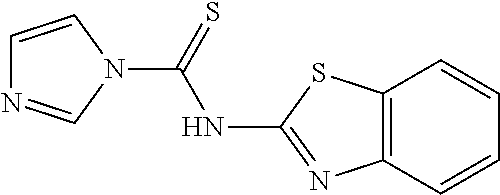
C1=CN(C(NC2=NC3=C(S2)C=CC=C3)=S)C=N1
